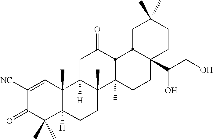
C1C(C)(C)CCC2(C(CO)O)CCC3(C)C4(C)C([H])(CC(=O)C3C12)C1(C)C([H])(CC4)C(C)(C)C(=O)C([NC])=C1
